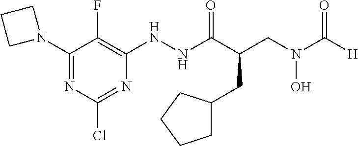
C1(N2CCC2)=NC(Cl)=NC(NNC(C(CN(C([H])=O)O)CC2CCCC2)=O)=C1F
